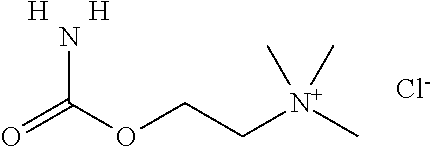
O=C(OCC[N+](C)(C)C)N.[H].[H].[Cl-]
